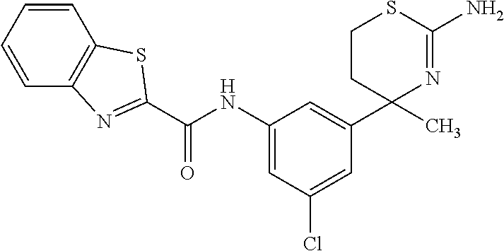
C1(C2(C)N=C(N)SCC2)=CC(NC(=O)C2=NC3=C(C=CC=C3)S2)=CC(Cl)=C1
